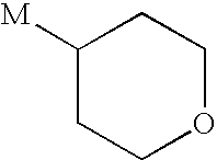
C1([M])CCOCC1
